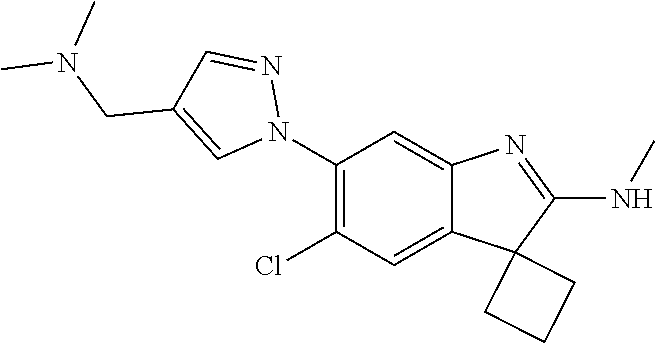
C1(N2N=CC(CN(C)C)=C2)=C(Cl)C=C2C(=C1)N=C(NC)C21CCC1
